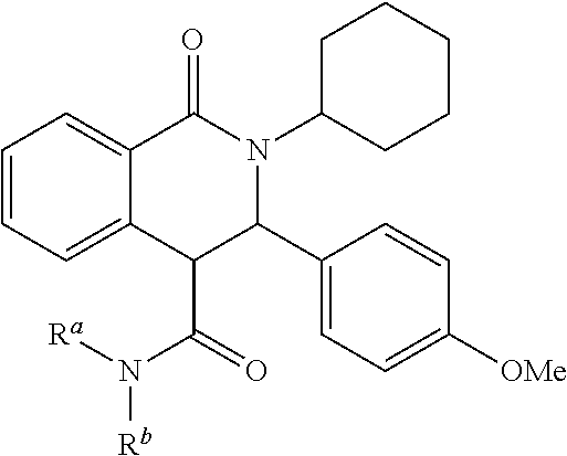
C1=CC=C2C(=C1)C(=O)N(C1CCCCC1)C(C1=CC=C([OMe])C=C1)C2C(=O)N([Ra])[Rb]
